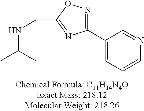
N(CC1=NC(C2=CC=CN=C2)=NO1)C(C)C
